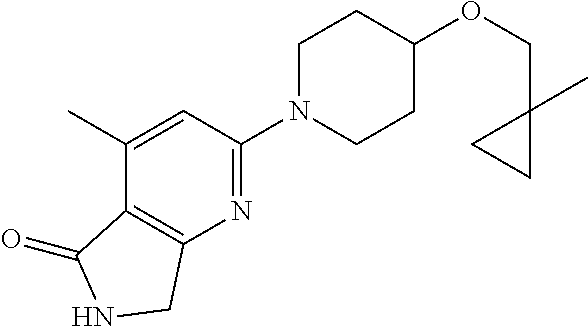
C(OC1CCN(C2=NC3=C(C(C)=C2)C(=O)NC3)CC1)C1(C)CC1
